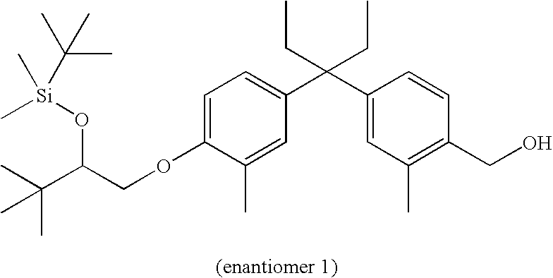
C1=C(OCC(C(C)(C)C)O[Si](C)(C(C)(C)C)C)C(C)=CC(C(C2=CC(C)=C(CO)C=C2)(CC)CC)=C1
